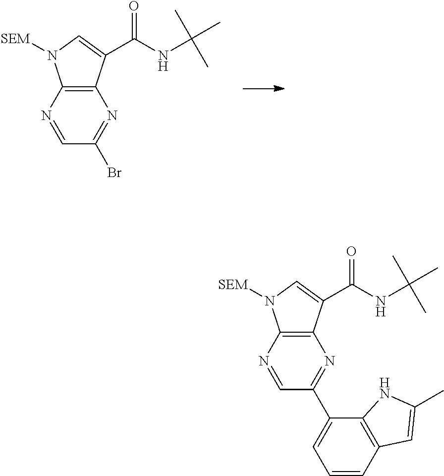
N1=CC(Br)=NC2=C1N([SEM])C=C2C(NC(C)(C)C)=O.N1=CC(C2=CC=CC3=C2NC(C)=C3)=NC2=C1N([SEM])C=C2C(NC(C)(C)C)=O
